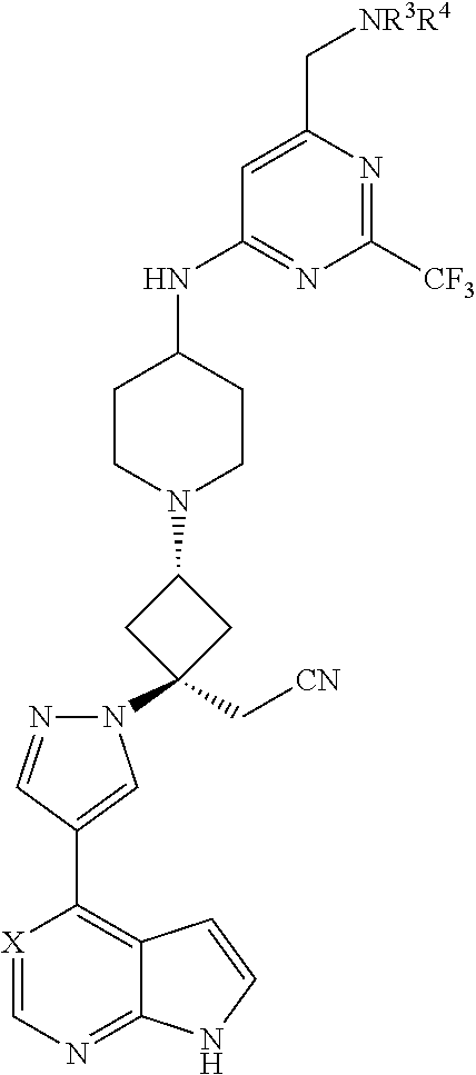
[X]1=CN=C2C(=C1C1=CN(C3(C[CN])CC(N4CCC(NC5=NC([CF3])=NC(C[NR3R4])=C5)CC4)C3)N=C1)C=CN2
